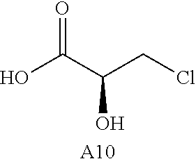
OC(C(CCl)O)=O.[A10]
